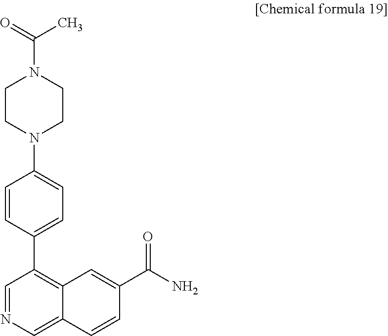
C1=NC=C2C(=C1C1=CC=C(N3CCN(C(=O)C)CC3)C=C1)C=C(C(N)=O)C=C2
